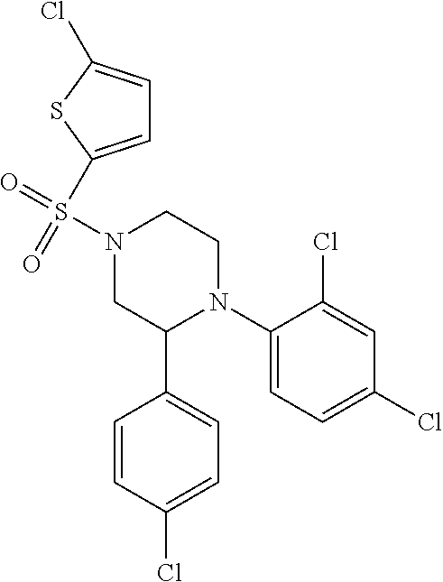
C1(N2CCN(S(=O)(=O)C3=CC=C(Cl)S3)CC2C2=CC=C(Cl)C=C2)=CC=C(Cl)C=C1Cl
